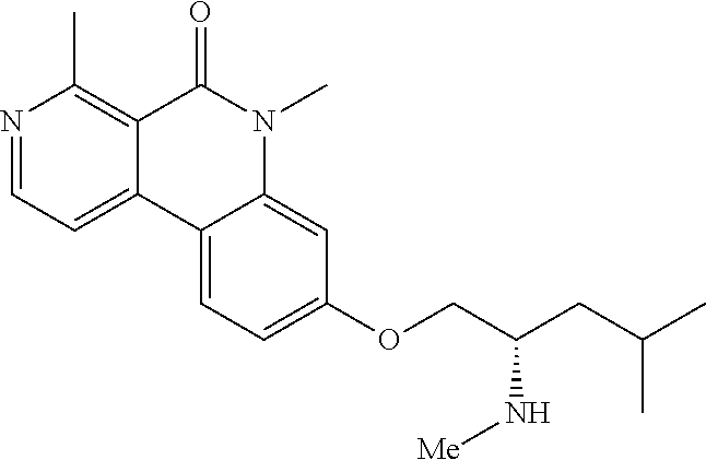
N1=CC=C2C(=C1C)C(=O)N(C)C1=CC(OCC(CC(C)C)N[Me])=CC=C21
